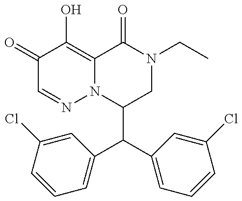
C1(C(C2=CC=CC(Cl)=C2)C2=CC=CC(Cl)=C2)CN(CC)C(=O)C2=C(O)C(=O)C=NN12
